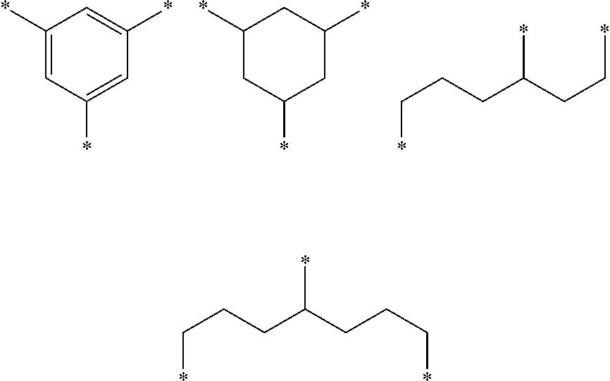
C1(*)=CC(*)=CC(*)=C1.C1(*)CC(*)CC(*)C1.*C(CC*)CCC*.*C(CCC*)CCC*
